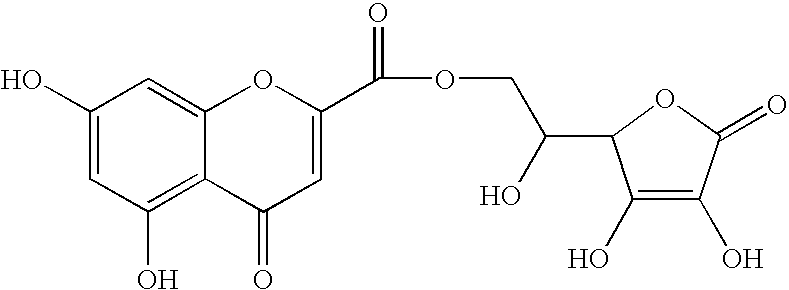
C1(O)=CC(O)=C2C(=C1)OC(C(OCC(O)C1C(O)=C(O)C(=O)O1)=O)=CC2=O
